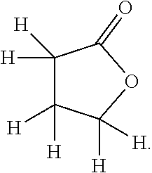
C1([H])([H])C([H])([H])C([H])([H])OC1=O
